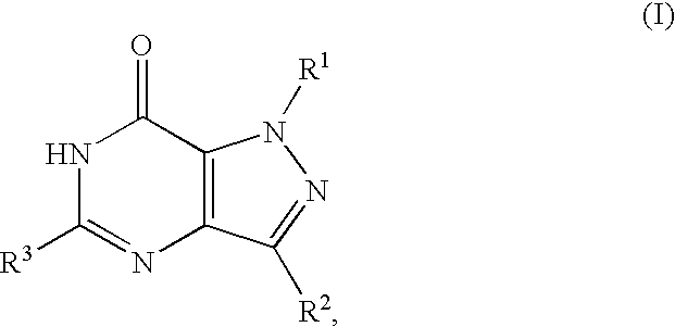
N1C([R3])=NC2=C(C1=O)N([R1])N=C2[R2]
